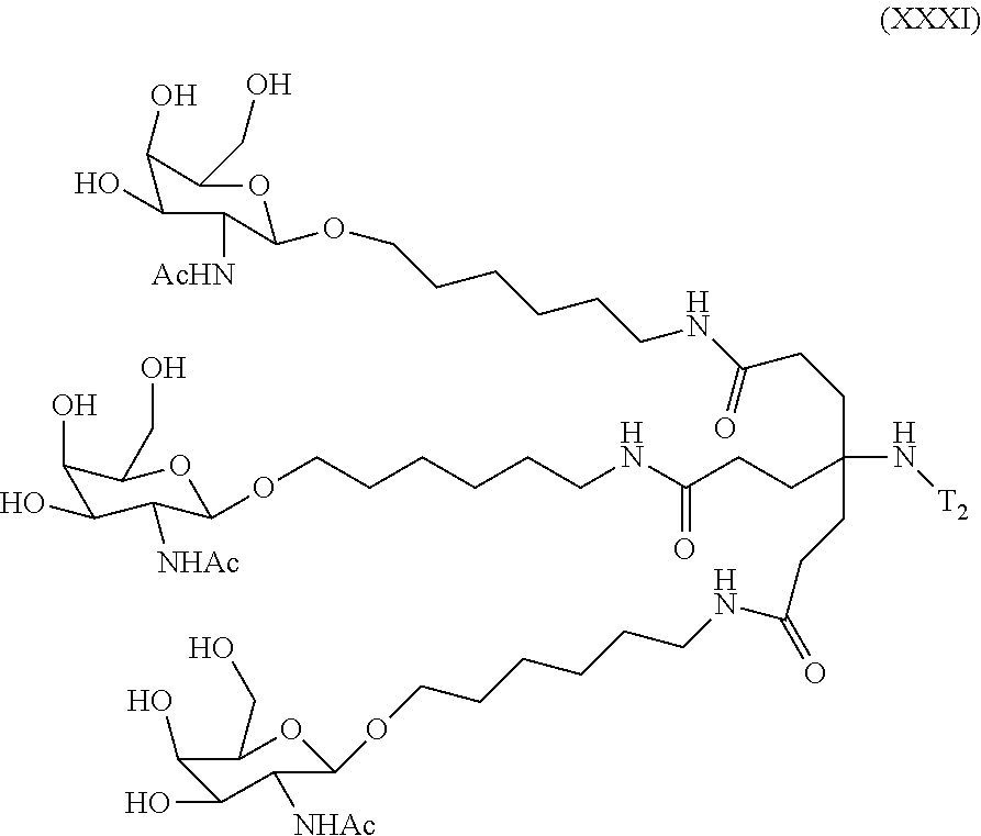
C1(O)C(O)C([AcHN])C(OCCCCCCNC(CCC(N[T2])(CCC(NCCCCCCOC2C([NHAc])C(O)C(O)C(CO)O2)=O)CCC(NCCCCCCOC2C([NHAc])C(O)C(O)C(CO)O2)=O)=O)OC1CO
